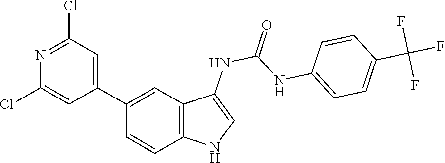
O=C(NC1=CNC2=C1C=C(C1=CC(Cl)=NC(Cl)=C1)C=C2)NC1=CC=C(C(F)(F)F)C=C1
